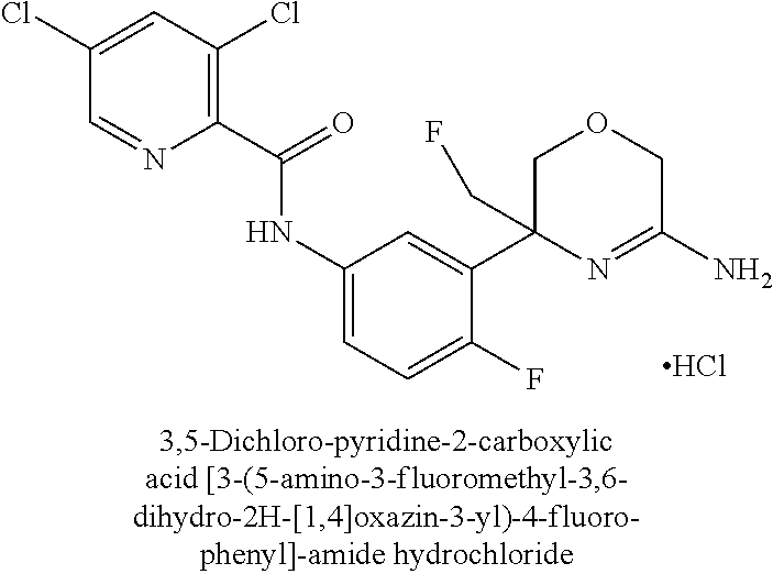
Cl.C1OCC(N)=NC1(C1=CC(NC(C2=C(Cl)C=C(Cl)C=N2)=O)=CC=C1F)CF
